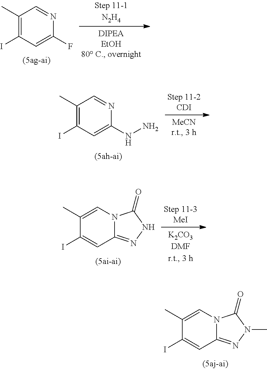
C1(C)=C(I)C=C(F)N=C1.C1(C)=C(I)C=C(NN)N=C1.C1(C)=CN2C(=NNC2=O)C=C1I.C1(C)=CN2C(=NN(C)C2=O)C=C1I
